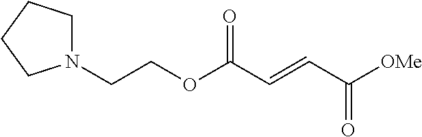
N1(CCOC(C=CC([OMe])=O)=O)CCCC1
